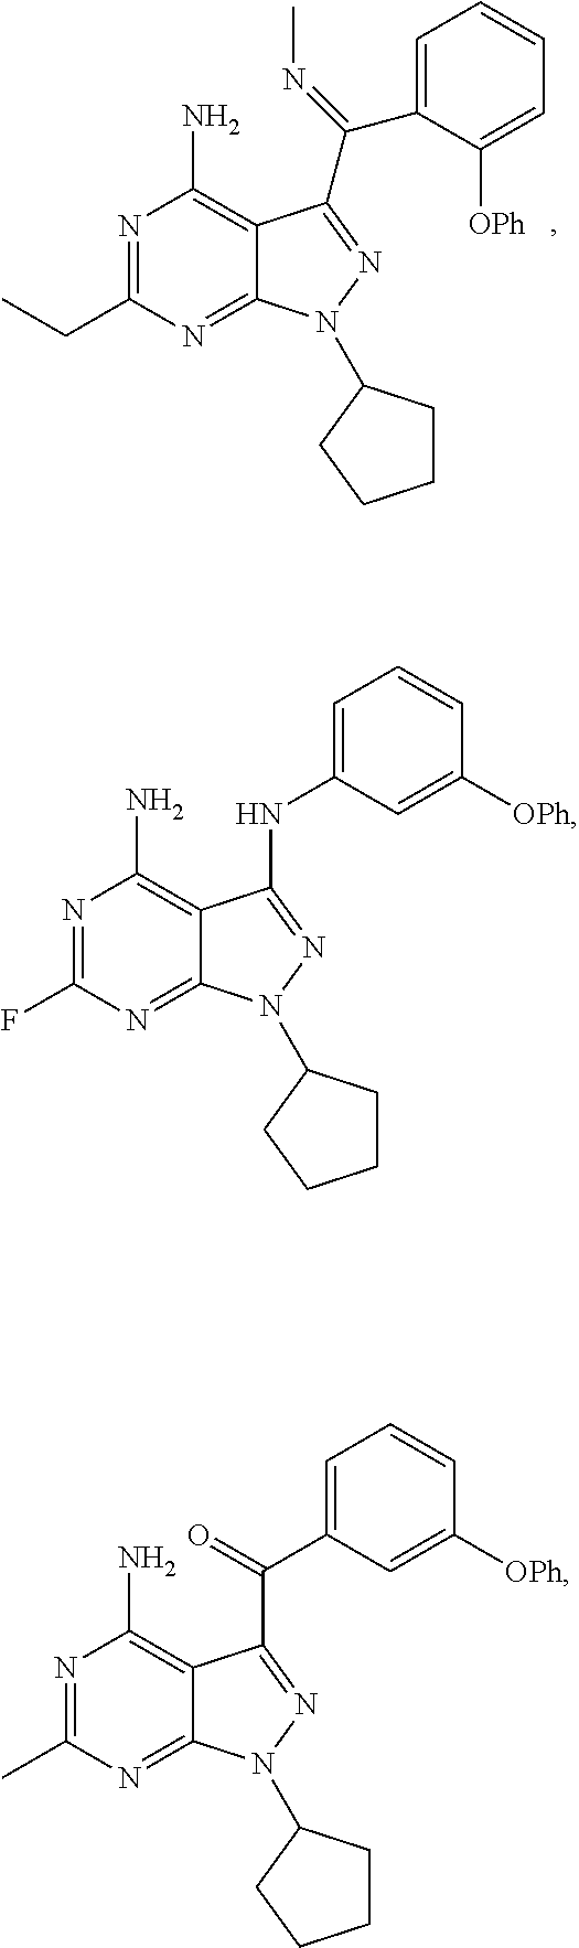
N1=C(CC)N=C2C(=C1N)C(C(=NC)C1=CC=CC=C1[OPh])=NN2C1CCCC1.N1=C(F)N=C2C(=C1N)C(NC1=CC=CC([OPh])=C1)=NN2C1CCCC1.N1=C(C)N=C2C(=C1N)C(C(C1=CC=CC([OPh])=C1)=O)=NN2C1CCCC1
